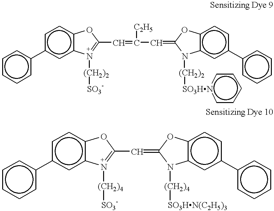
c1cccc(-c2cc3c(cc2)OC(C=C(C=C2Oc4c(cc(-c5ccccc5)cc4)N2[(CH2)2][SO3HN]2ccccc2)[C2H5])=N3[(CH2)2][SO3-])c1.c1cccc(-c2cc3c(cc2)OC(C=C2Oc4c(cc(-c5ccccc5)cc4)N2[(CH2)4][SO3HN(C2H5)3])=N3[(CH2)4][SO3-])c1
